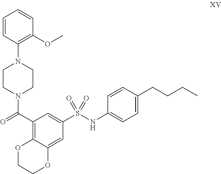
C1CN(C(=O)C2=C3C(=CC(S(NC4=CC=C(CCCC)C=C4)(=O)=O)=C2)OCCO3)CCN1C1=C(OC)C=CC=C1
